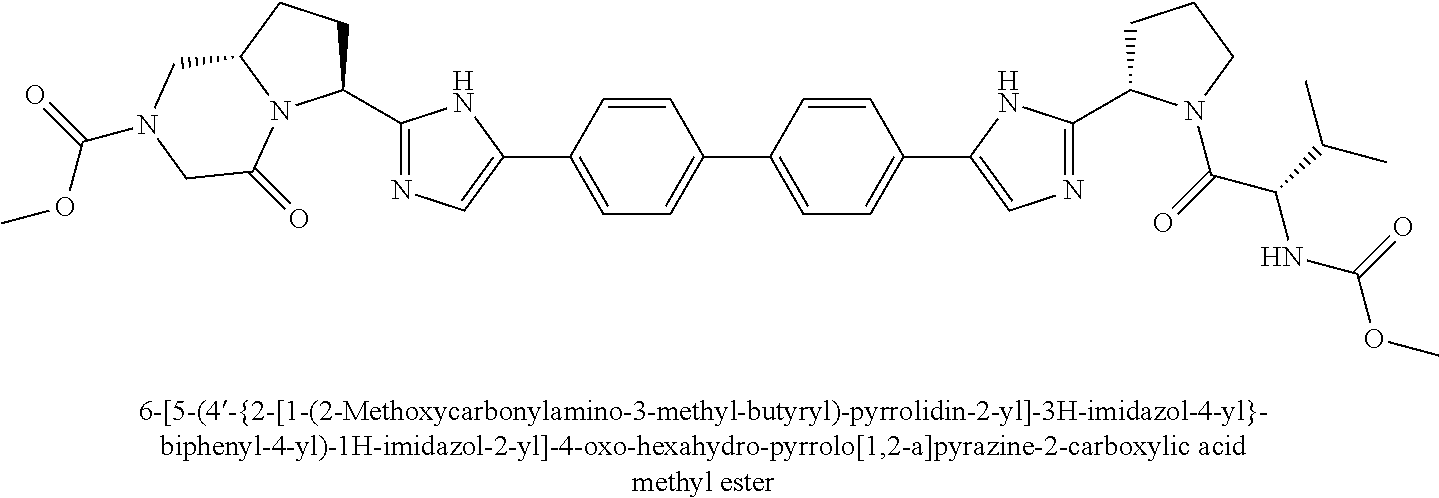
C1=CC(C2=CN=C(C3CCCN3C(C(NC(OC)=O)C(C)C)=O)N2)=CC=C1C1=CC=C(C2=CN=C(C3CCC4N3C(=O)CN(C(OC)=O)C4)N2)C=C1
